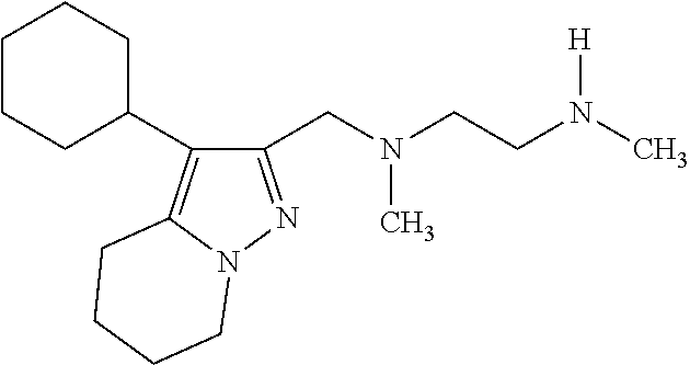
C1(CN(CCN(C)[H])C)=NN2C(=C1C1CCCCC1)CCCC2
